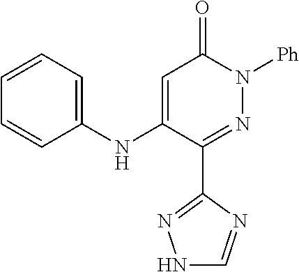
C1=C(NC2=CC=CC=C2)C(C2=NNC=N2)=NN([Ph])C1=O
